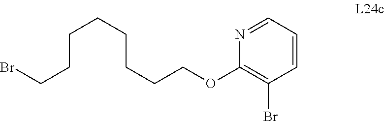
C(CCOC1=C(Br)C=CC=N1)CCCCCBr
